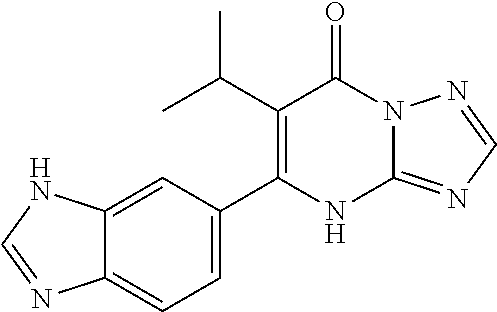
C12=NC=NN1C(=O)C(C(C)C)=C(C1=CC=C3C(=C1)NC=N3)N2
